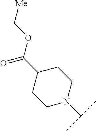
C1(C(=O)OC[Me])CCN(C(C)C)CC1
